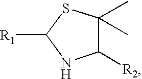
C1([R2])C(C)(C)SC([R1])N1
